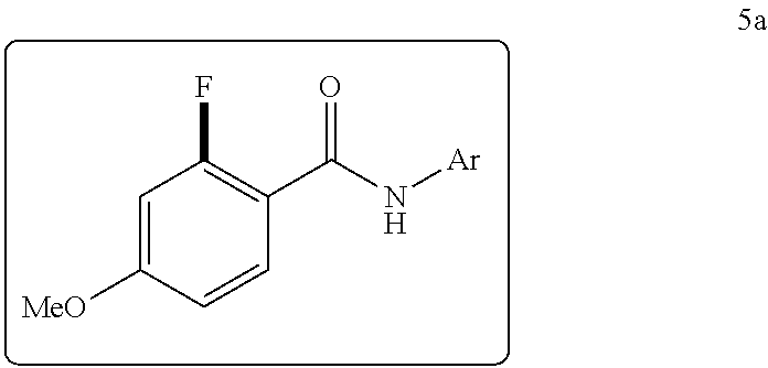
C1=C([MeO])C=CC(C(N[Ar])=O)=C1F
